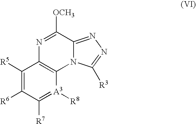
C12=NN=C([R3])N1C1=C(C([R5])=C([R6])C([R7])=[A3]1[R8])N=C2[OCH3]
